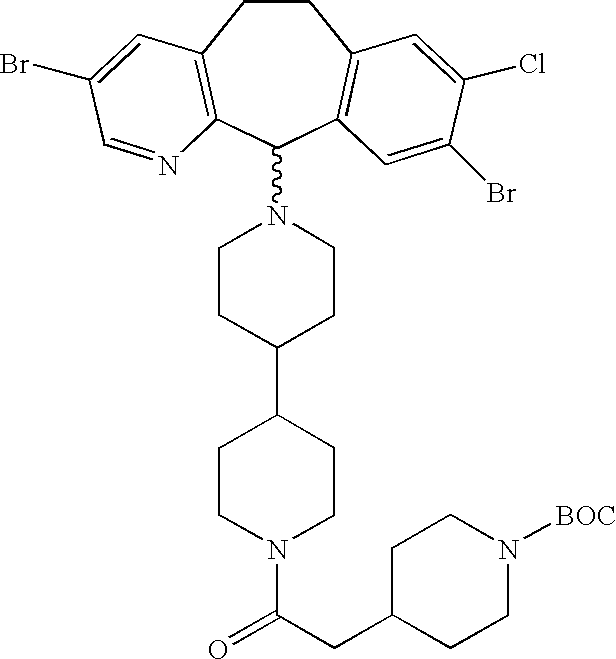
C1CC(C2CCN(C(CC3CCN([BOC])CC3)=O)CC2)CCN1C1C2=C(CCC3=C1C=C(Br)C(Cl)=C3)C=C(Br)C=N2
